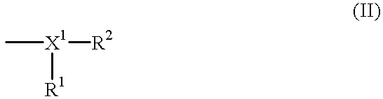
C[X1]([R2])[R1]
